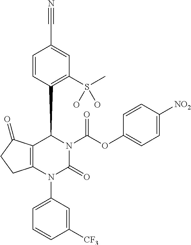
C1=CC(C2C3=C(N(C4=CC=CC([CF3])=C4)C(=O)N2C(OC2=CC=C([NO2])C=C2)=O)CCC3=O)=C(S(C)(O)O)C=C1C#N
